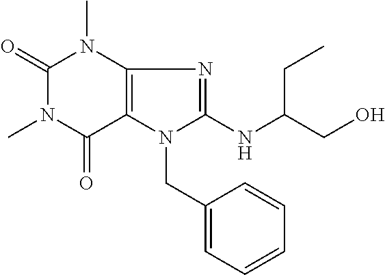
C1(=O)N(C)C(=O)C2=C(N1C)N=C(NC(CO)CC)N2CC1=CC=CC=C1
